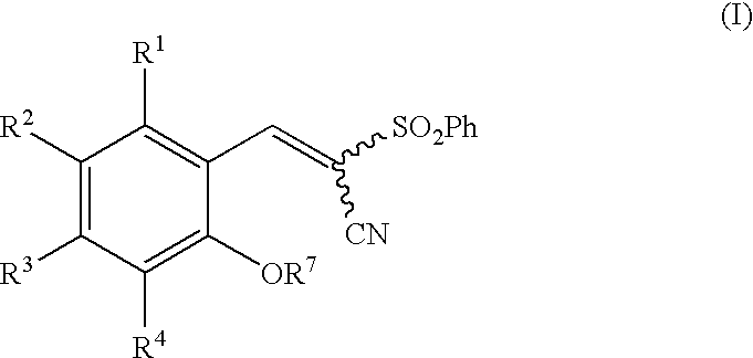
C1([R2])=C([R3])C([R4])=C([OR7])C(C=C([SO2Ph])[CN])=C1[R1]
